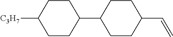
C1([C3H7])CCC(C2CCC(C=C)CC2)CC1
